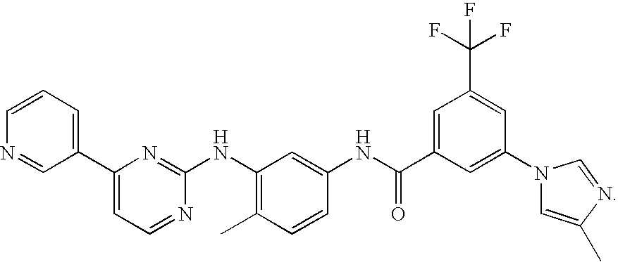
N1(C2=CC(C(NC3=CC(NC4=NC(C5=CC=CN=C5)=CC=N4)=C(C)C=C3)=O)=CC(C(F)(F)F)=C2)C=C(C)N=C1
